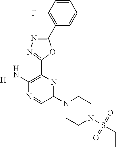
[H].C1(N2CCN(S(CC)(=O)=O)CC2)=NC(C2=NN=C(C3=C(F)C=CC=C3)O2)=C(N)N=C1
